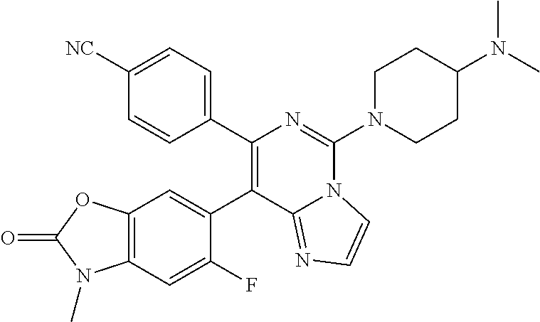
C1([NC])=CC=C(C2=C(C3=CC4=C(C=C3F)N(C)C(=O)O4)C3=NC=CN3C(N3CCC(N(C)C)CC3)=N2)C=C1
